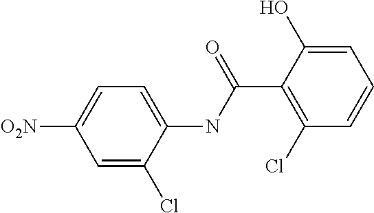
C1=C(Cl)C(NC(C2=C(Cl)C=CC=C2O)=O)=CC=C1[O2N]
